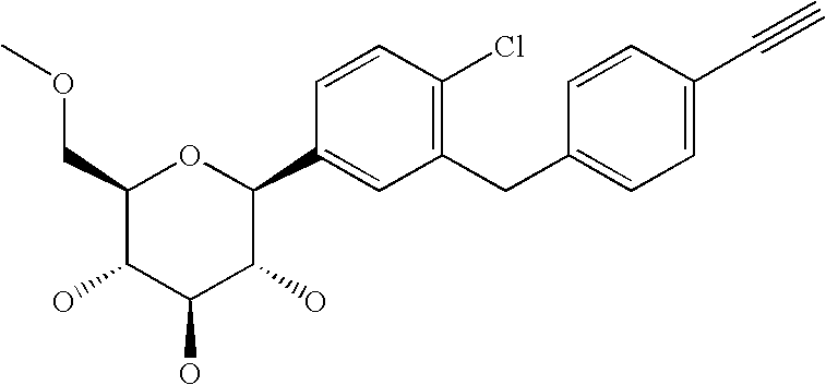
C1(COC)C(O)C(O)C(O)C(C2=CC(CC3=CC=C(C#C)C=C3)=C(Cl)C=C2)O1
